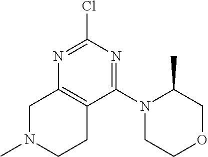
N1=C(Cl)N=C(N2CCOCC2C)C2=C1CN(C)CC2
